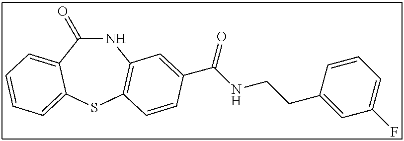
C1(=O)NC2=C(SC3=CC=CC=C13)C=CC(C(NCCC1=CC(F)=CC=C1)=O)=C2
